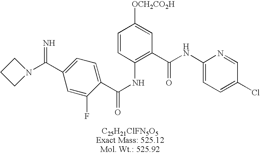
C1(C(N2CCC2)=N)=CC=C(C(NC2=C(C(NC3=CC=C(Cl)C=N3)=O)C=C([OCH2CO2H])C=C2)=O)C(F)=C1
